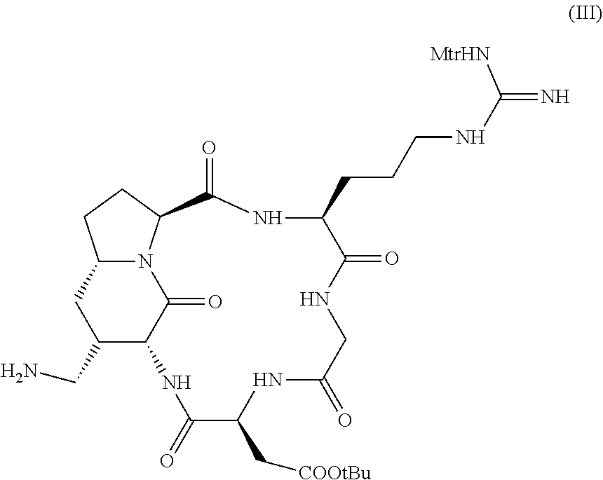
C(C1C2C(=O)N3C(C1)CCC3C(=O)NC(CCCNC(=N)[MtrHN])C(=O)NCC(=O)NC(C[COOtBu])C(=O)N2)N
